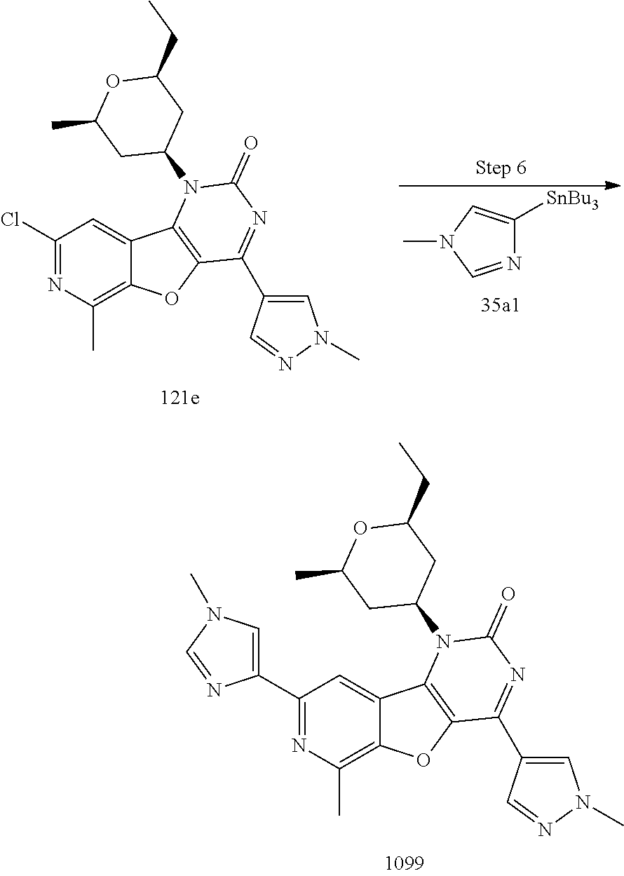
N1=CN(C)C=C1[SnBu3].C1(Cl)=NC(C)=C2C(=C1)C1=C(O2)C(C2=CN(C)N=C2)=NC(=O)N1C1CC(CC)OC(C)C1.C1(C2=CN(C)C=N2)=NC(C)=C2C(=C1)C1=C(O2)C(C2=CN(C)N=C2)=NC(=O)N1C1CC(CC)OC(C)C1
